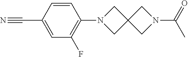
C1(C#N)=CC(F)=C(N2CC3(C2)CN(C(=O)C)C3)C=C1
